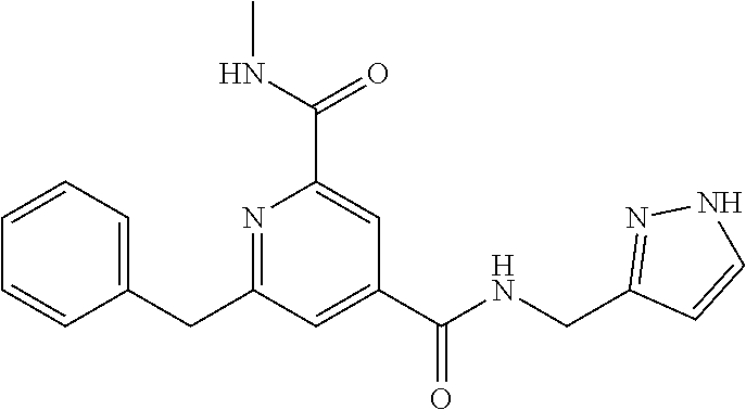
C1=CC=C(CC2=NC(C(NC)=O)=CC(C(NCC3=NNC=C3)=O)=C2)C=C1
